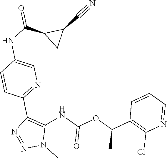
C1=CC=NC(Cl)=C1C(OC(=O)NC1=C(C2=NC=C(NC(C3C(C#N)C3)=O)C=C2)N=NN1C)C
